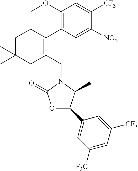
C1C(C)(C)CC(CN2C(=O)OC(C3=CC([F3C])=CC([CF3])=C3)C2C)=C(C2=C(OC)C=C([CF3])C([NO2])=C2)C1
